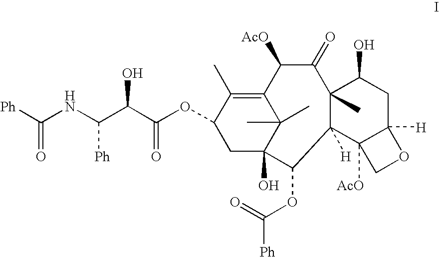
C1C2(O)C(C)(C)C(=C(C)C1OC(C(C(NC([Ph])=O)[Ph])O)=O)C([AcO])C(=O)C1(C)C([H])(C2OC(=O)[Ph])C2([AcO])C([H])(CC1O)OC2
